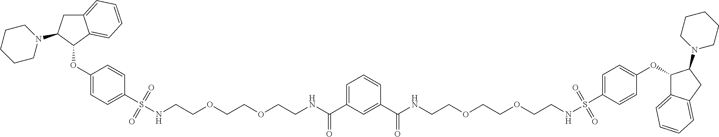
C12=CC=CC=C1C(OC1=CC=C(S(NCCOCCOCCNC(C3=CC=CC(C(NCCOCCOCCNS(C4=CC=C(OC5C6=CC=CC=C6CC5N5CCCCC5)C=C4)(=O)=O)=O)=C3)=O)(=O)=O)C=C1)C(N1CCCCC1)C2
